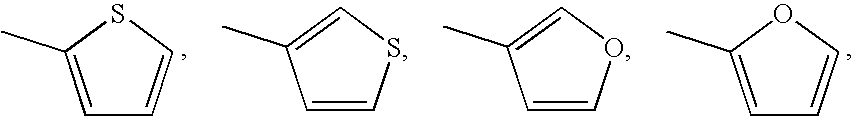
C1=C(C)OC=C1.C1=C(C)SC=C1.C1=CSC=C1C.C1=COC=C1C
